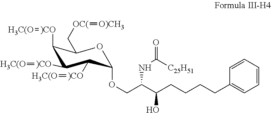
C(C(C(CCCCC1=CC=CC=C1)O)NC(=O)[C25H51])OC1OC(C[OC(]=[O)CH3])C([)CO]=[H3C(O])C([)CO]=[H3C(O])C1[)CO]=[H3C(O]
